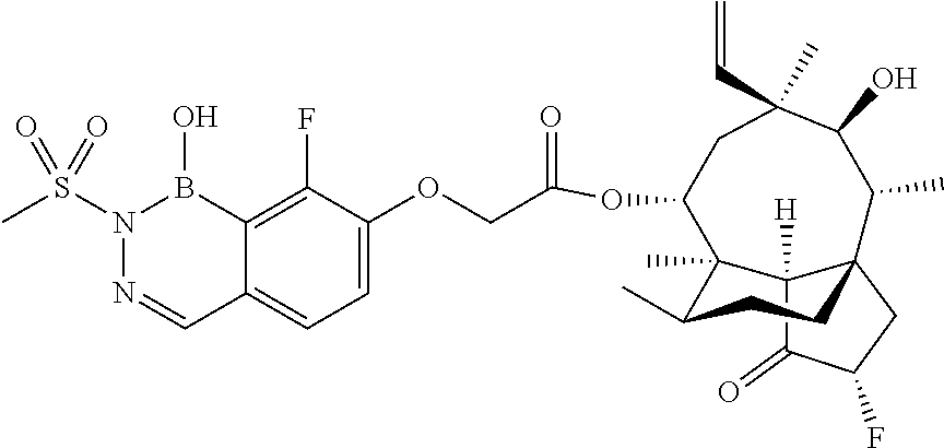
C12([H])C(=O)C(F)CC13CCC(C)C2(C)C(OC(COC1=CC=C2C(=C1F)B(O)N(S(C)(=O)=O)N=C2)=O)CC(C=C)(C)C(O)C3C
